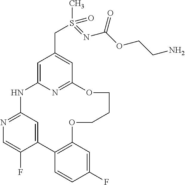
C12=CC(=NC=C1F)NC1=CC(CS(C)(=O)=NC(=O)OCCN)=CC(=N1)OCCCOC1=C2C=CC(F)=C1
